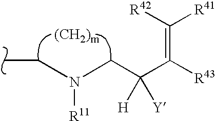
[R42]C([R41])=C([R43])C(CN(CC)[R11])([H])[Y].[(CH2)m]
